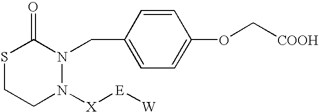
S1CCN([X][E][W])N(CC2=CC=C(OC[COOH])C=C2)C1=O
